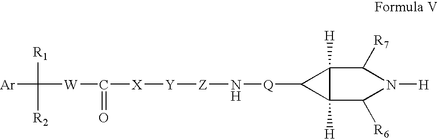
[Ar]C([R1])([W]C(=O)[X][Y][Z]N[Q]C1C2([H])C1([H])C([R7])N([H])C2[R6])[R2]
